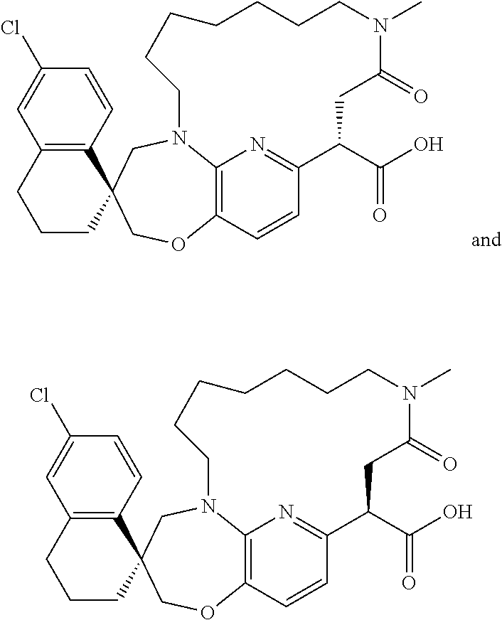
C12=C(C=CC(Cl)=C1)C1(CCC2)CN2C3=C(C=CC(=N3)C(C(O)=O)CC(=O)N(C)CCCCCCC2)OC1.C12=C(C=CC(Cl)=C1)C1(CCC2)CN2C3=C(C=CC(=N3)C(C(O)=O)CC(=O)N(C)CCCCCCC2)OC1
